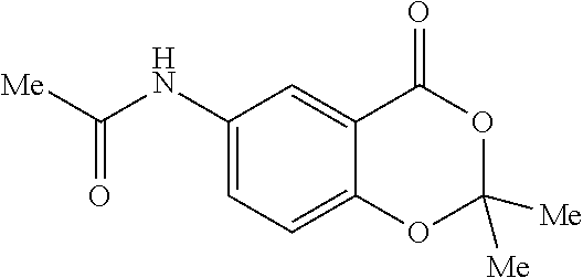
C1(NC([Me])=O)=CC=C2C(=C1)C(=O)OC([Me])([Me])O2
